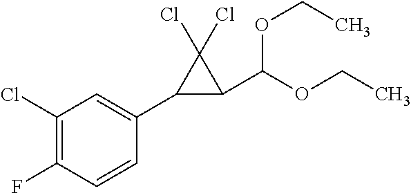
C1=CC(C2C(C(OCC)OCC)C2(Cl)Cl)=CC(Cl)=C1F
